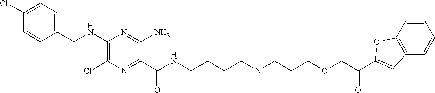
C1=C(Cl)C=CC(CNC2=C(Cl)N=C(C(NCCCCN(CCCOCC(C3=CC4=C(O3)C=CC=C4)=O)C)=O)C(N)=N2)=C1
